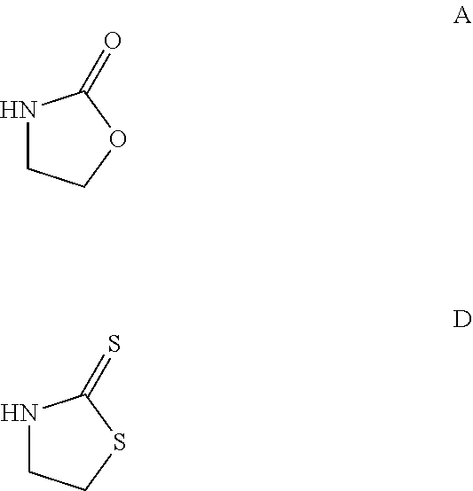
N1CCOC1=O.N1CCSC1=S
